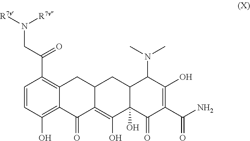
C1=CC(O)=C2C(=C1C(CN([R7v])[R7v])=O)CC1C(=C(O)C3(O)C(C1)C(N(C)C)C(O)=C(C(N)=O)C3=O)C2=O
